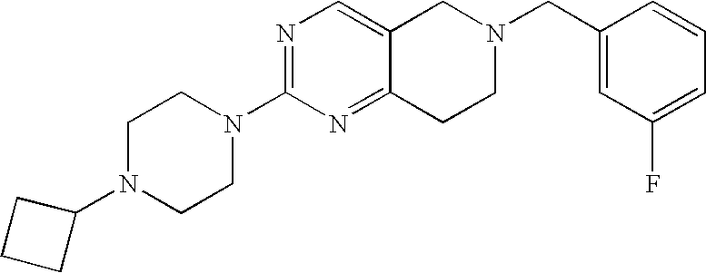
C1N(C2CCC2)CCN(C2=NC=C3C(=N2)CCN(CC2=CC(F)=CC=C2)C3)C1
